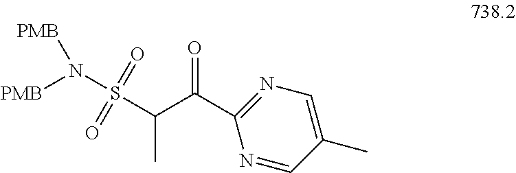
C1(C(C(C)S(=O)(=O)N([PMB])[PMB])=O)=NC=C(C)C=N1
